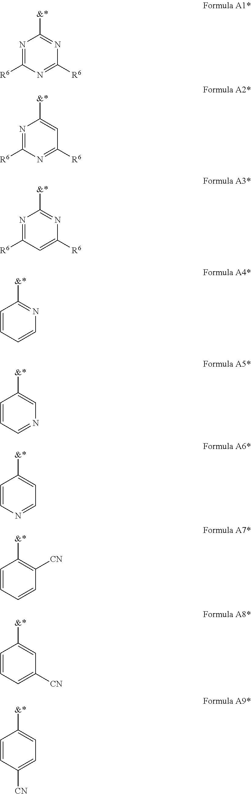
N1=C([R6])N=C([R6])N=C1[&*].N1=C([R6])N=C([R6])C=C1[&*].N1=C([R6])C=C([R6])N=C1[&*].C1=CC=CN=C1[&*].C1=CC=NC=C1[&*].C1=CN=CC=C1[&*].C1=CC=CC([CN])=C1[&*].C1=CC=C([CN])C=C1[&*].C1=CC([CN])=CC=C1[&*]
